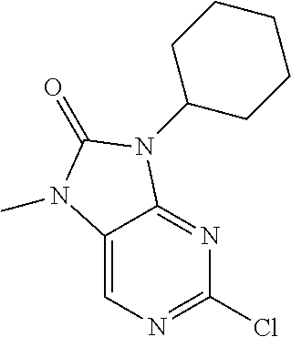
C12=CN=C(Cl)N=C1N(C1CCCCC1)C(=O)N2C
